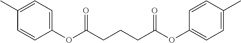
C(CC(OC1=CC=C(C)C=C1)=O)CC(OC1=CC=C(C)C=C1)=O
